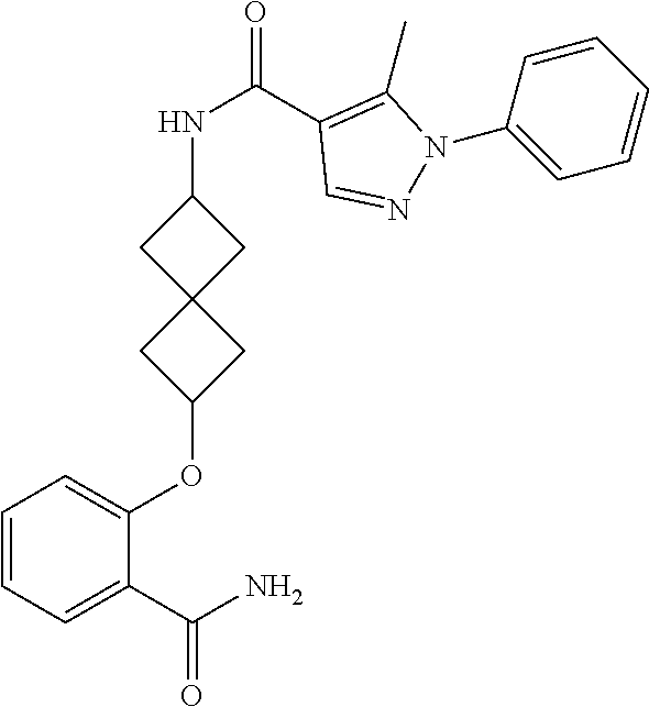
C1(C(N)=O)=CC=CC=C1OC1CC2(C1)CC(NC(C1=C(C)N(C3=CC=CC=C3)N=C1)=O)C2
